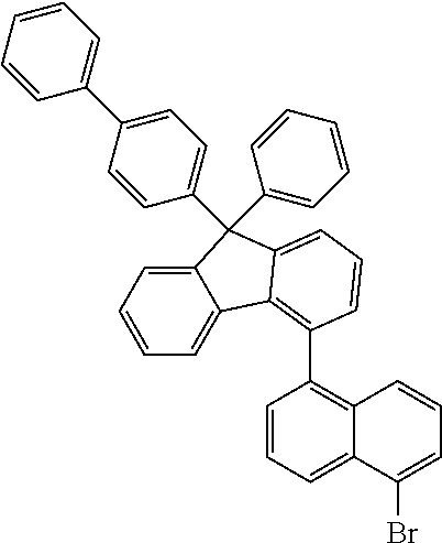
C1=CC=C2C(=C1C1=C3C4=CC=CC=C4C(C4=CC=CC=C4)(C4=CC=C(C5=CC=CC=C5)C=C4)C3=CC=C1)C=CC=C2Br
